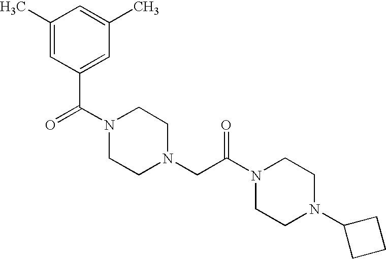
C1(C)=CC(C(N2CCN(CC(N3CCN(C4CCC4)CC3)=O)CC2)=O)=CC(C)=C1
